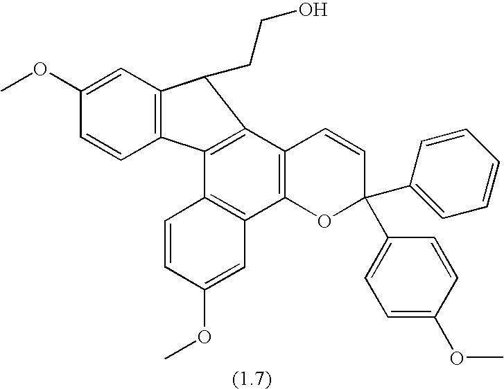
C1=CC(OC)=CC2=C1C1=C(C3=C2OC(C2=CC=CC=C2)(C2=CC=C(OC)C=C2)C=C3)C(CCO)C2=C1C=CC(OC)=C2
